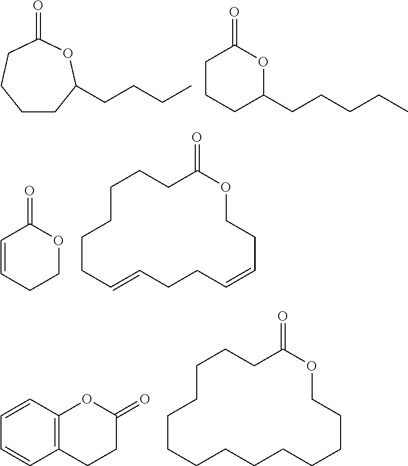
C1CC(CCCC)OC(=O)CC1.C1(CCCCC)OC(=O)CCC1.C1OC(=O)C=CC1.C1OC(=O)CCCCCCC=CCCC=CC1.C1=CC=CC2=C1OC(=O)CC2.C1OC(=O)CCCCCCCCCCCCC1
